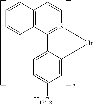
C1=C2C(=CC([H17C8])=C1)[Ir]N1=C2C2=C(C=C1)C=CC=C2
